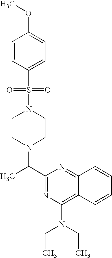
N1(S(C2=CC=C(OC)C=C2)(=O)=O)CCN(C(C2=NC(N(CC)CC)=C3C(=N2)C=CC=C3)C)CC1
